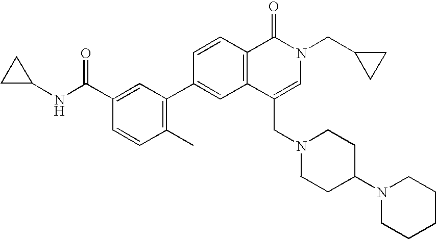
C1=CC(C2=C(C)C=CC(C(NC3CC3)=O)=C2)=CC2=C1C(=O)N(CC1CC1)C=C2CN1CCC(N2CCCCC2)CC1
